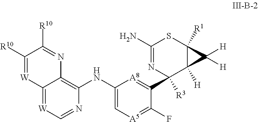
C12=C(NC3=C[A5]=C(F)C(C4([R3])C5([H])C([R1])(SC(N)=N4)C5([H])[H])=[A8]3)N=C[W]=C1[W]=C([R10])C([R10])=N2
